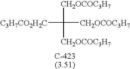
[C3H7CO2H2C]C([CH2OCOC3H7])([CH2OCOC3H7])[CH2OCOC3H7]
